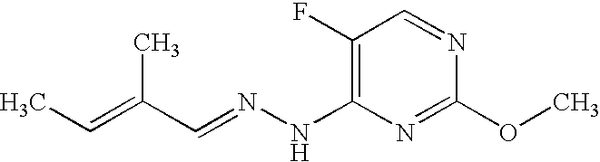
C1(F)=C(NN=CC(=CC)C)N=C(OC)N=C1
